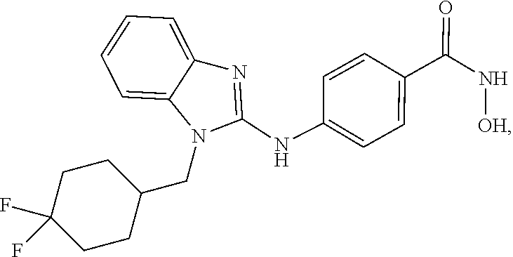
C1CC(CN2C(NC3=CC=C(C(N[OH])=O)C=C3)=NC3=CC=CC=C23)CCC1(F)F
